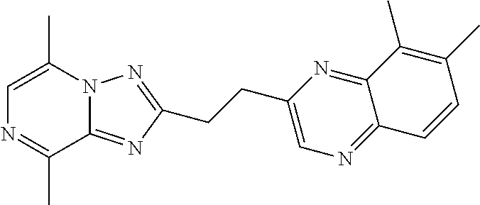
C1=C(C)N2C(=NC(CCC3=CN=C4C(=N3)C(C)=C(C)C=C4)=N2)C(C)=N1
